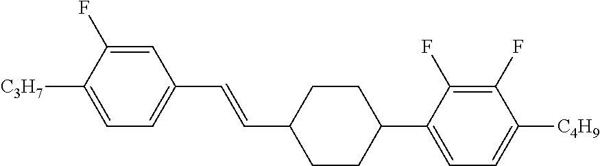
C1=C(F)C([C3H7])=CC=C1C=CC1CCC(C2=CC=C([C4H9])C(F)=C2F)CC1
